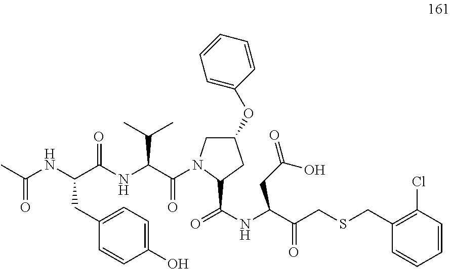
C1(OC2=CC=CC=C2)CN(C(C(NC(C(NC(C)=O)CC2=CC=C(O)C=C2)=O)C(C)C)=O)C(C(NC(CC(=O)O)C(CSCC2=C(Cl)C=CC=C2)=O)=O)C1
